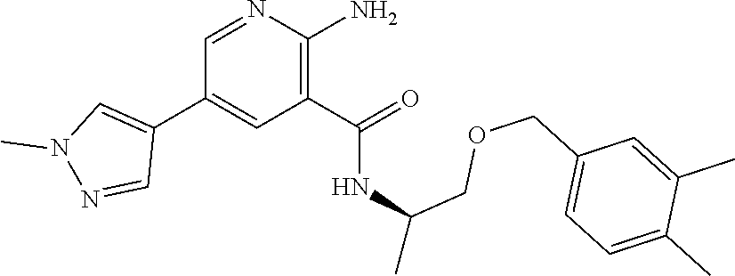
C1=NC(N)=C(C(=O)NC(COCC2=CC=C(C)C(C)=C2)C)C=C1C1=CN(C)N=C1
